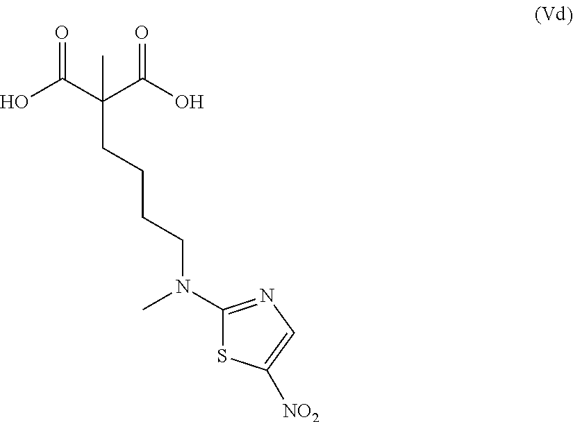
N(CCCCC(C(O)=O)(C(O)=O)C)(C1=NC=C([NO2])S1)C
